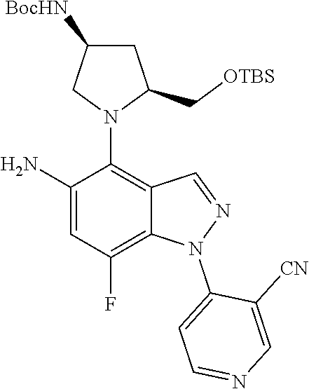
C1(N)=CC(F)=C2C(=C1N1C(C[OTBS])CC([BocHN])C1)C=NN2C1=CC=NC=C1[CN]
